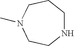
C1NCCN(C)CC1
